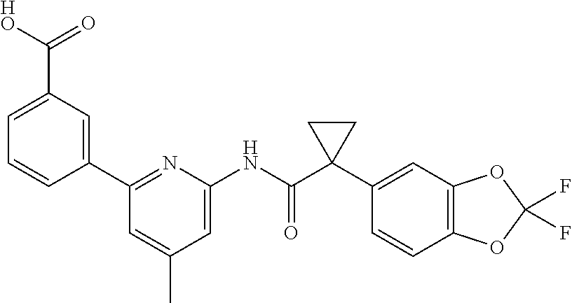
C1(C2=CC(C([HO])=O)=CC=C2)=NC(NC(C2(C3=CC4=C(C=C3)OC(F)(F)O4)CC2)=O)=CC(C)=C1
